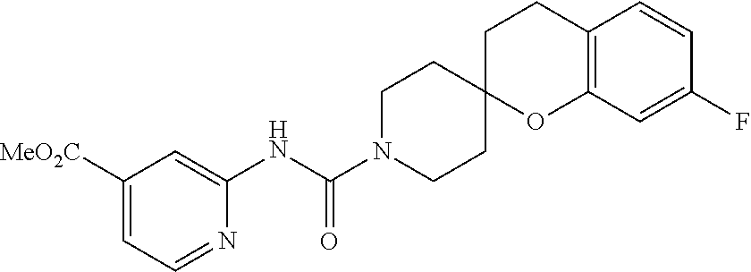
C1([MeO2C])=CC=NC(NC(N2CCC3(CC2)OC2=C(CC3)C=CC(F)=C2)=O)=C1
